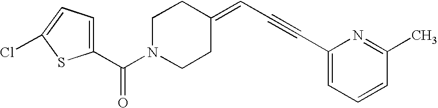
C1(C(N2CCC(=CC#CC3=CC=CC(C)=N3)CC2)=O)=CC=C(Cl)S1
